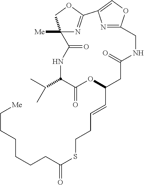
O=C1NCC2=NC(=CO2)C2=NC([Me])(CO2)C(=O)NC(C(C)C)C(=O)OC(C=CCCSC(=O)CCCCCC[Me])C1
